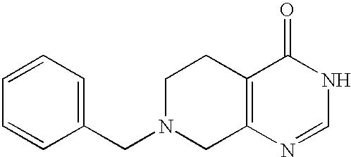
C1(CN2CC3=C(CC2)C(=O)NC=N3)=CC=CC=C1
